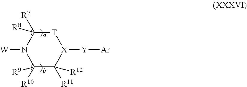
[T]1C([R7])([R8])N([W])C([R10])([R9])C([R11])([R12])[X]1[Y][Ar]
